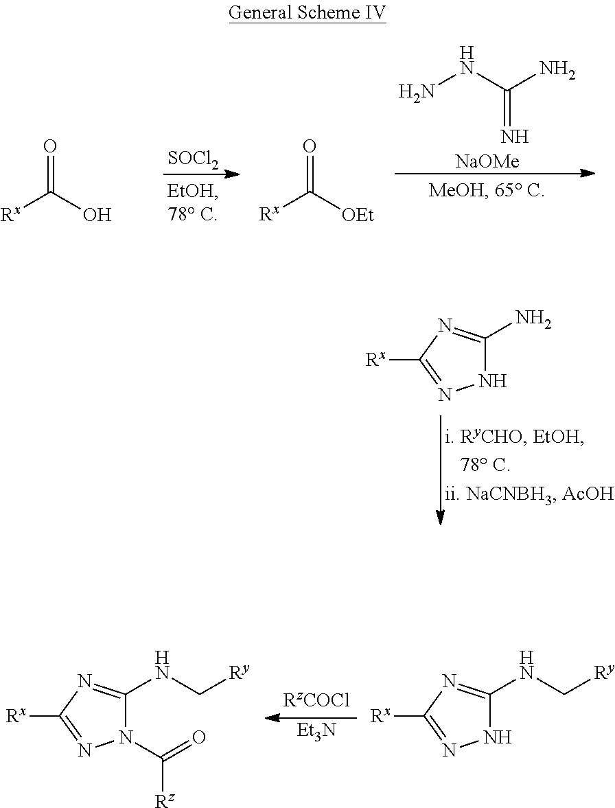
N1C(N)=NC([Rx])=N1.[Et3N].N1C(NC[Ry])=NC([Rx])=N1.[Rz]C(N1C(NC[Ry])=NC([Rx])=N1)=O.[SOCl2].[Rx]C([OEt])=O.NNC(N)=N.[NaOMe].O=C(O)[Rx]
